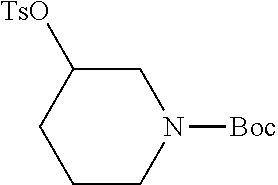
C1CCN([Boc])CC1[TsO]
